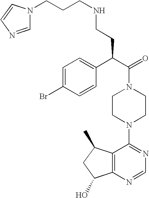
C(N1CCN(C2=NC=NC3=C2C(C)CC3O)CC1)(C(C1=CC=C(Br)C=C1)CCNCCCN1C=NC=C1)=O
